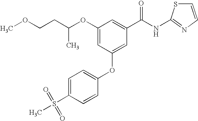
CC(OC1=CC(OC2=CC=C(S(C)(=O)=O)C=C2)=CC(C(NC2=NC=CS2)=O)=C1)CCOC
